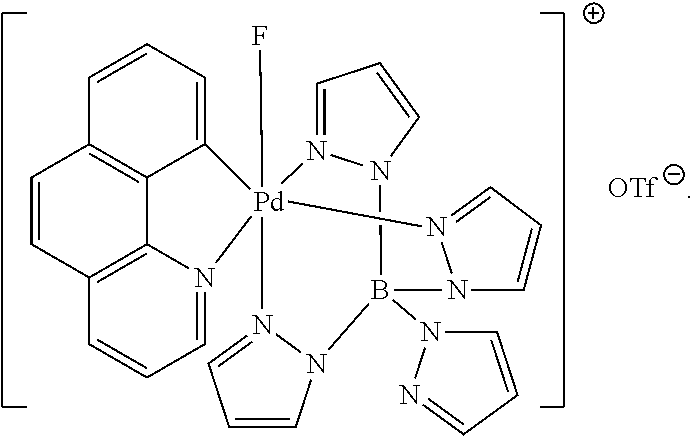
C1=CC2=C3C4=C1C=CC=C4[Pd]14(F)(N3=CC=C2)N2=CC=CN2B(N2C=CC=N2)(N2N1=CC=C2)N1N4=CC=C1
